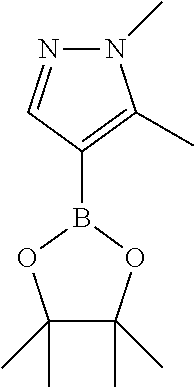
C1(B2OC(C)(C)C(C)(C)O2)=C(C)N(C)N=C1
